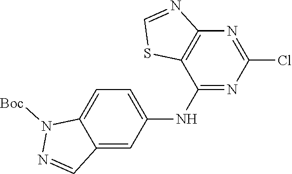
C12=CC=C(NC3=NC(Cl)=NC4=C3SC=N4)C=C1C=NN2[Boc]
